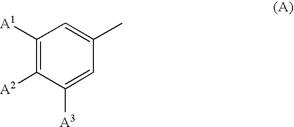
C1([A1])=C([A2])C([A3])=CC(C)=C1
